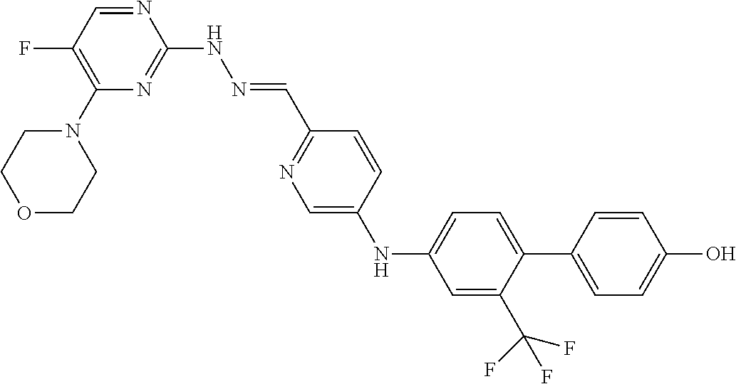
C1(N2CCOCC2)=C(F)C=NC(NN=CC2=NC=C(NC3=CC=C(C4=CC=C(O)C=C4)C(C(F)(F)F)=C3)C=C2)=N1
